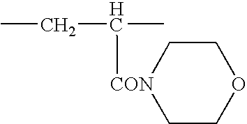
C(C(C)[CON]1CCOCC1)C
